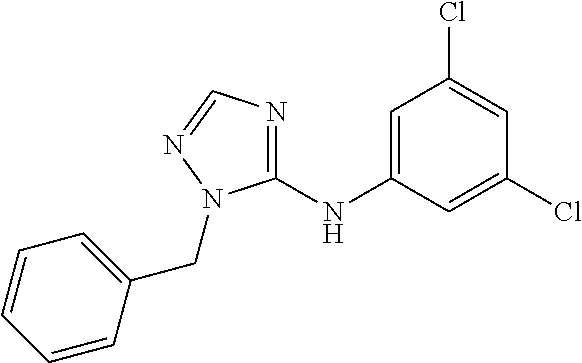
C1(NC2=CC(Cl)=CC(Cl)=C2)=NC=NN1CC1=CC=CC=C1
